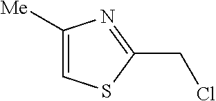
C1([Me])=CSC(CCl)=N1
